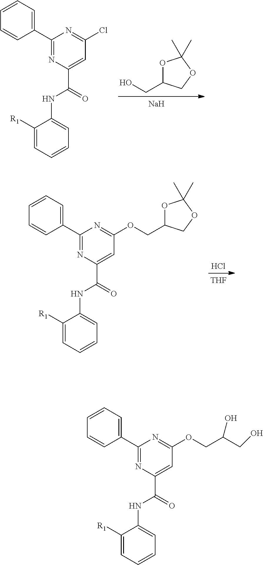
O1C(CO)COC1(C)C.[Na].C1(C2=CC=CC=C2)=NC(C(=O)NC2=CC=CC=C2[R1])=CC(Cl)=N1.Cl.[THF].C1(C2=CC=CC=C2)=NC(C(=O)NC2=CC=CC=C2[R1])=CC(OCC2OC(C)(C)OC2)=N1.C1(C2=CC=CC=C2)=NC(C(=O)NC2=CC=CC=C2[R1])=CC(OCC(O)CO)=N1
